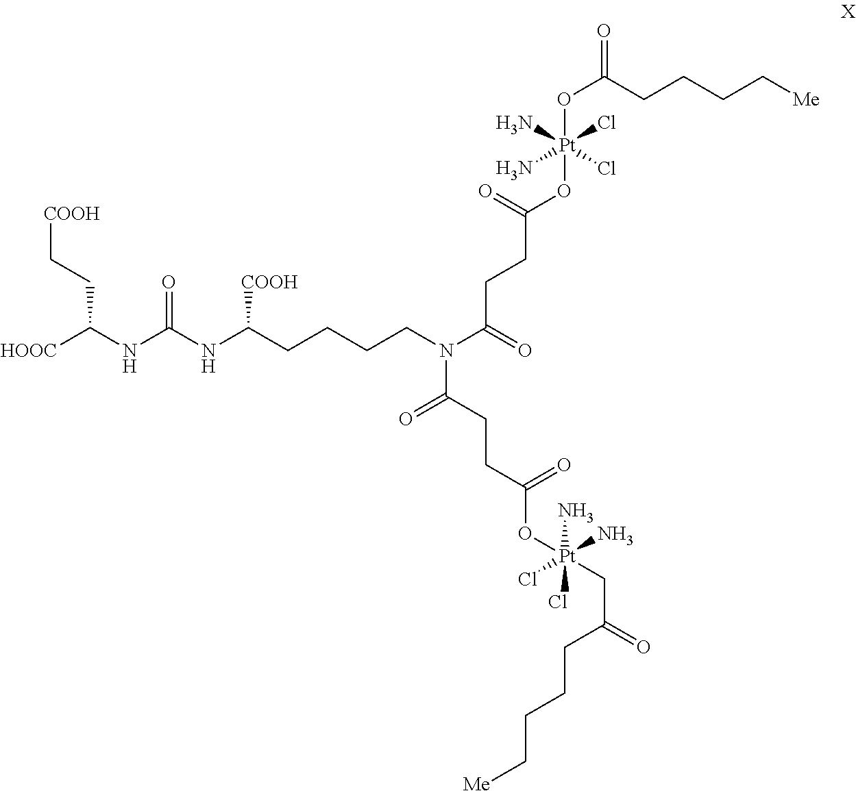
[HOOC]C(NC(NC(CCCCN(C(=O)CCC(=O)O[Pt](N)(Cl)(N)(Cl)OC(CCCC[Me])=O)C(CCC(O[Pt](CC(=O)CCCC[Me])(N)(Cl)(N)Cl)=O)=O)[COOH])=O)CC[COOH]
